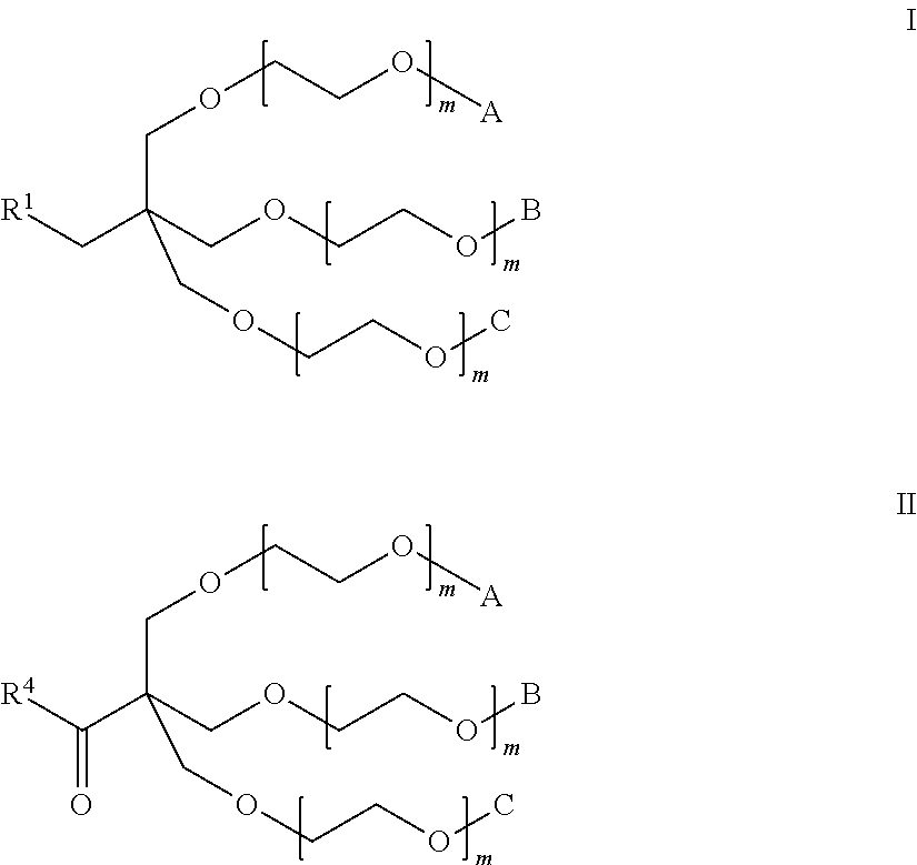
[R1]CC(COCCOB)(COCCO[A])COCCOC.[R4]C(C(COCCOB)(COCCO[A])COCCOC)=O
